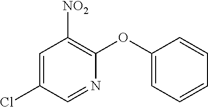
C1(Cl)=CC([NO2])=C(OC2=CC=CC=C2)N=C1
